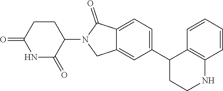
C1=C(C2C3=C(NCC2)C=CC=C3)C=C2C(=C1)C(=O)N(C1C(=O)NC(=O)CC1)C2
